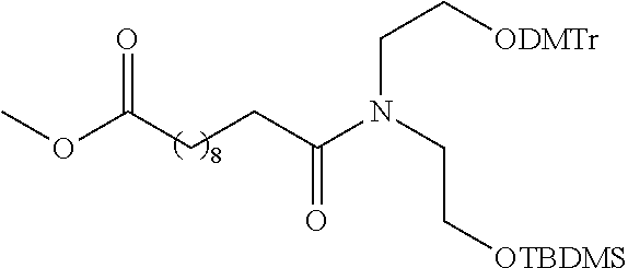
COC(CCC(N(CC[OTBDMS])CC[ODMTr])=O)=O
